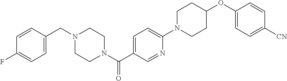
C1=C(CN2CCN(C(C3=CC=C(N4CCC(OC5=CC=C([CN])C=C5)CC4)N=C3)=O)CC2)C=CC(F)=C1
